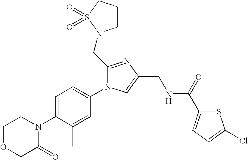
C1OCC(=O)N(C2=CC=C(N3C(CN4CCCS4(=O)=O)=NC(CNC(C4=CC=C(Cl)S4)=O)=C3)C=C2C)C1
